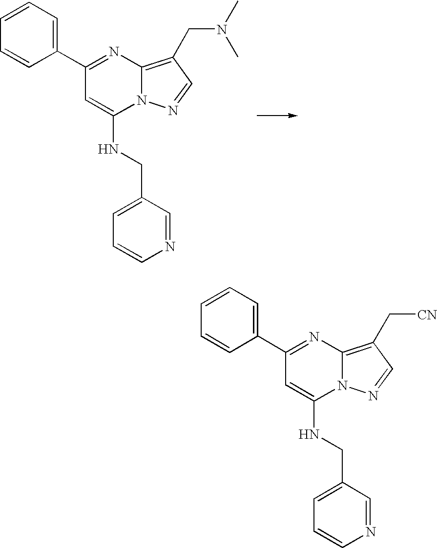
C1=CC=C(C2=NC3=C(CN(C)C)C=NN3C(NCC3=CC=CN=C3)=C2)C=C1.C1=CC=C(C2=NC3=C(C[CN])C=NN3C(NCC3=CC=CN=C3)=C2)C=C1
